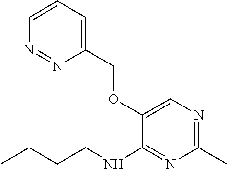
C1(COC2=CN=C(C)N=C2NCCCC)=CC=CN=N1
